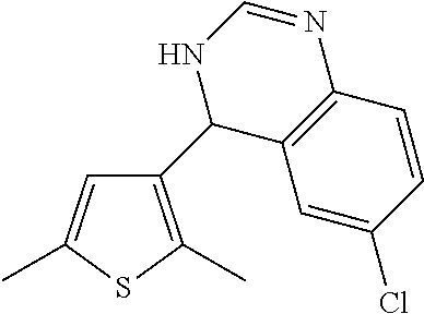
C1=C(C)SC(C)=C1C1C2=C(N=CN1)C=CC(Cl)=C2
